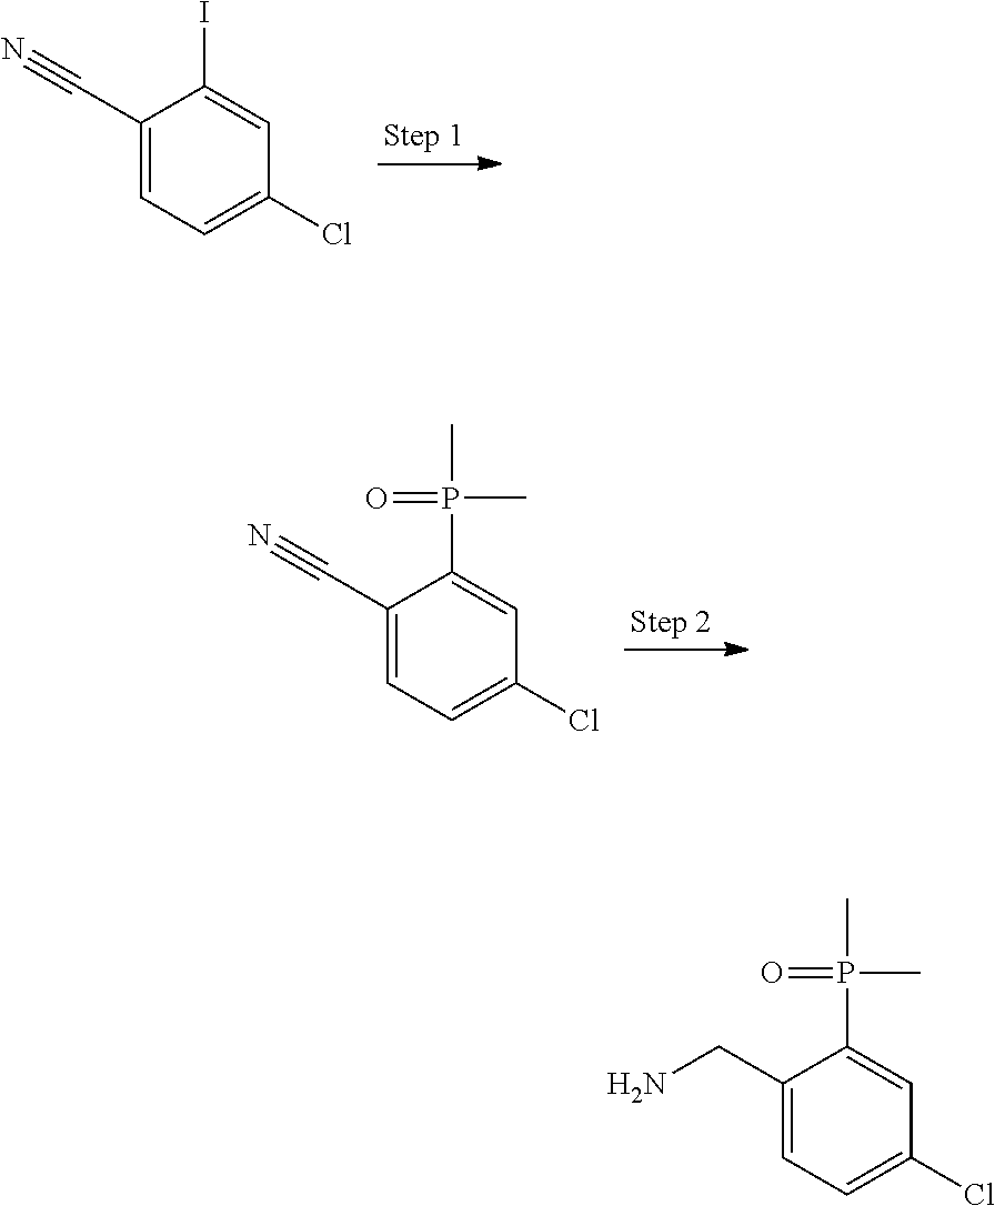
C1(C#N)=CC=C(Cl)C=C1I.C1(C#N)=CC=C(Cl)C=C1P(C)(C)=O.C1(CN)=CC=C(Cl)C=C1P(C)(C)=O
